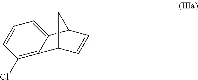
C12=C(Cl)C=CC=C1C1C=CC2C1
